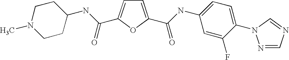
C1=C(C(=O)NC2=CC=C(N3N=CN=C3)C(F)=C2)OC(C(NC2CCN(C)CC2)=O)=C1
